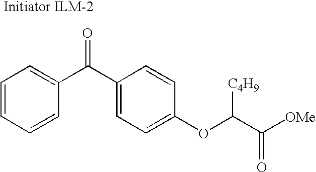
C1=CC=CC(C(C2=CC=C(OC(C([OMe])=O)[C4H9])C=C2)=O)=C1
